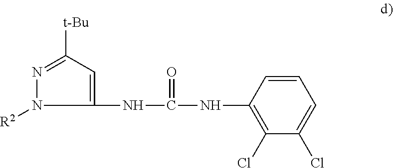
C1(NC(NC2=C(Cl)C(Cl)=CC=C2)=O)=CC([t-Bu])=NN1[R2]
